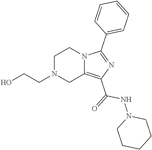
C1N(CCO)CC2=C(C(=O)NN3CCCCC3)N=C(C3=CC=CC=C3)N2C1
